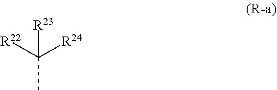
C(C)([R24])([R22])[R23]
